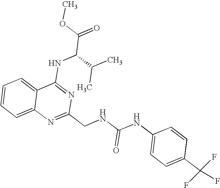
C12=CC=CC=C1N=C(CNC(NC1=CC=C(C(F)(F)F)C=C1)=O)N=C2NC(C(=O)OC)C(C)C
